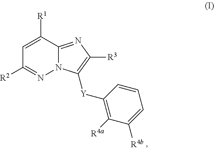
[R2]C1=NN2C(=NC([R3])=C2[Y]C2=C([R4a])C([R4b])=CC=C2)C([R1])=C1
